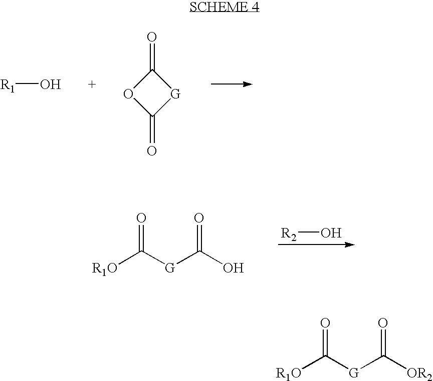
[R1]O.O=C1OC(=O)[G]1.[R2]O.[R1O]C([G]C(O)=O)=O.[R1O]C([G]C([OR2])=O)=O
